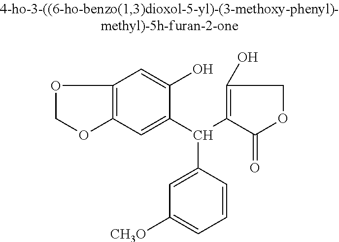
O1COC2=C1C=C(O)C(C(C1=C(O)COC1=O)C1=CC([CH3O])=CC=C1)=C2
